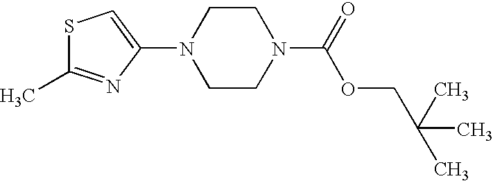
C1(N2CCN(C(=O)OCC(C)(C)C)CC2)=CSC(C)=N1
